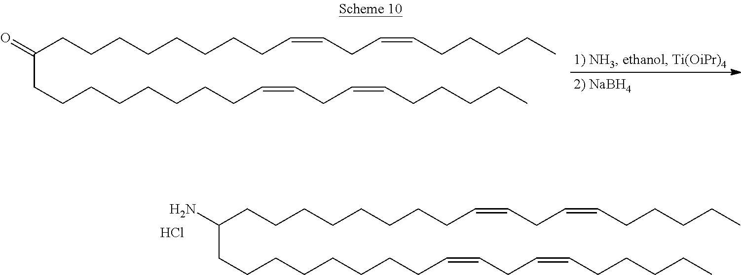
C(CCCCCCCCC=CCC=CCCCCC)(CCCCCCCCC=CCC=CCCCCC)N.Cl.C(CCCCCCCCC=CCC=CCCCCC)(CCCCCCCCC=CCC=CCCCCC)=O
